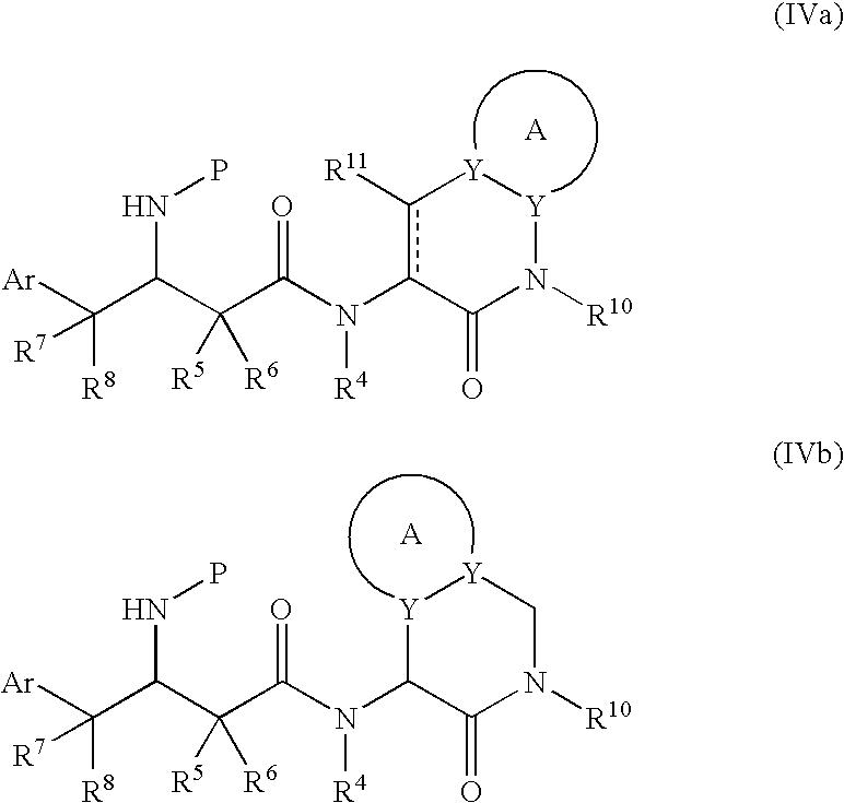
[Ar]C(C(C(C(=O)N([R4])c1c([R11])[Y][Y]N([R10])C1=O)([R5])[R6])NP)([R8])[R7].[Ar]C(C(C(C(=O)N([R4])C1C(=O)N([R10])C[Y][Y]1)([R5])[R6])NP)([R8])[R7]
